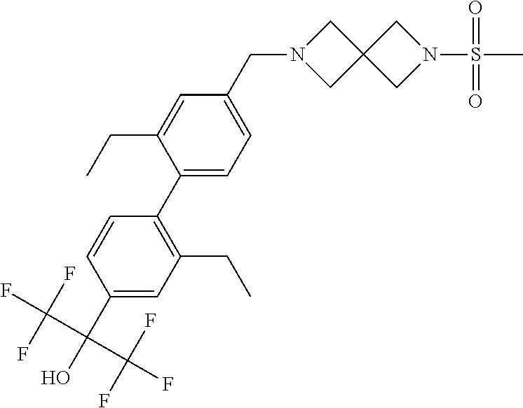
C1=C(CN2CC3(C2)CN(S(C)(=O)=O)C3)C=C(CC)C(C2=C(CC)C=C(C(C(F)(F)F)(C(F)(F)F)O)C=C2)=C1
